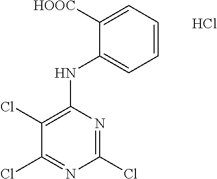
Cl.N1=C(Cl)N=C(Cl)C(Cl)=C1NC1=CC=CC=C1[HOOC]
